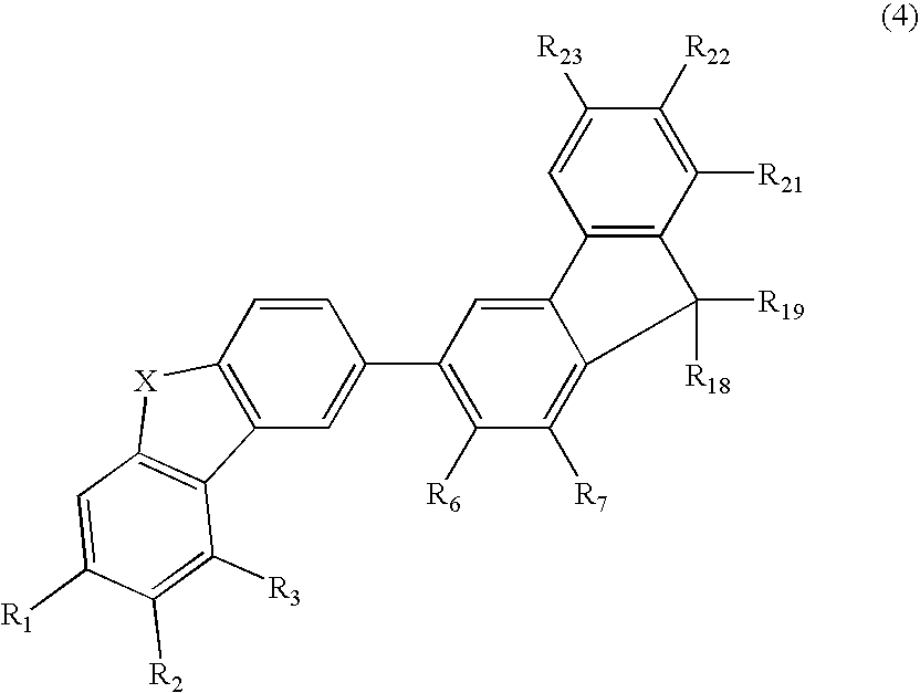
C1=CC2=C(C=C1C1=C([R6])C([R7])=C3C(=C1)C1=C(C([R21])=C([R22])C([R23])=C1)C3([R18])[R19])C1=C([X]2)C=C([R1])C([R2])=C1[R3]
